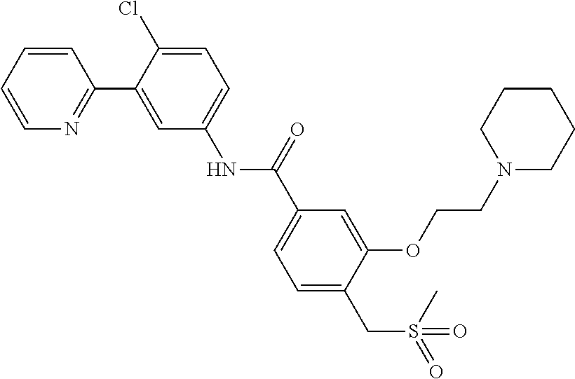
O(C1=CC(C(NC2=CC=C(Cl)C(C3=NC=CC=C3)=C2)=O)=CC=C1CS(=O)(C)=O)CCN1CCCCC1
